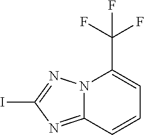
N12C(=NC(I)=N1)C=CC=C2C(F)(F)F
